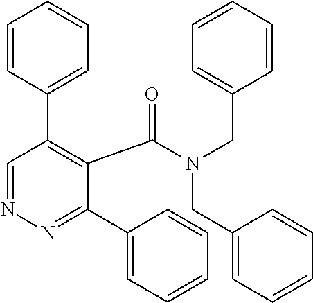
C1=CC(C2=C(C(N(CC3=CC=CC=C3)CC3=CC=CC=C3)=O)C(C3=CC=CC=C3)=NN=C2)=CC=C1
